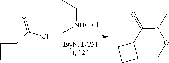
CC[NHHCl]C.C1(C(Cl)=O)CCC1.C1(C(N(C)OC)=O)CCC1
